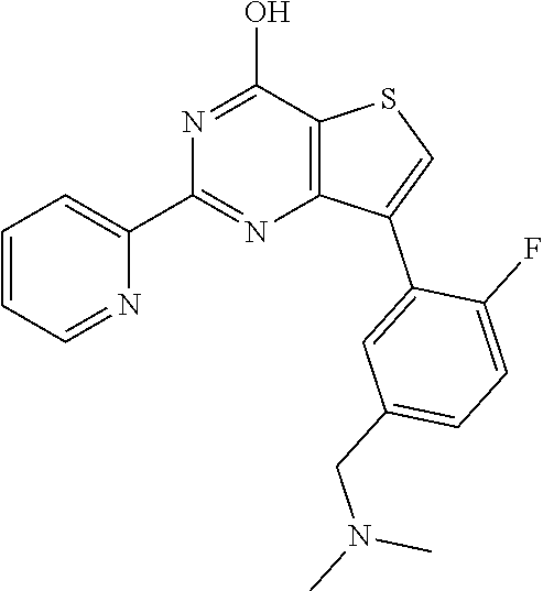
C1=CC=NC(C2=NC3=C(C(O)=N2)SC=C3C2=CC(CN(C)C)=CC=C2F)=C1
